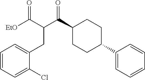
C1(C(C(CC2=CC=CC=C2Cl)C(=O)[EtO])=O)CCC(C2=CC=CC=C2)CC1
